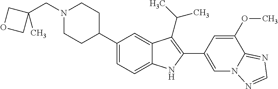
C(N1CCC(C2=CC=C3C(=C2)C(C(C)C)=C(C2=CN4C(=NC=N4)C(OC)=C2)N3)CC1)C1(C)COC1
